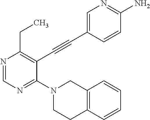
N1=CN=C(N2CCC3=C(C2)C=CC=C3)C(C#CC2=CN=C(N)C=C2)=C1CC
